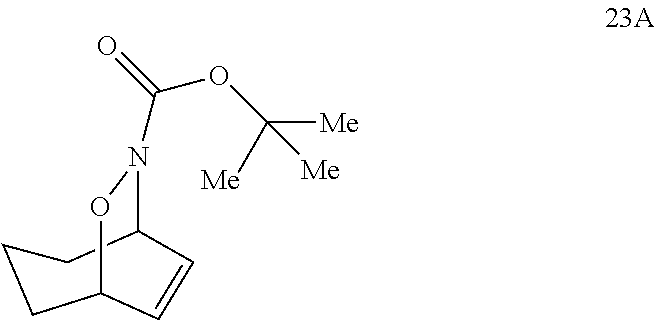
C1C2ON(C(=O)OC([Me])([Me])[Me])C(CC1)C=C2
